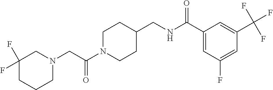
C1N(C(CN2CC(F)(F)CCC2)=O)CCC(CNC(C2=CC(F)=CC(C(F)(F)F)=C2)=O)C1
